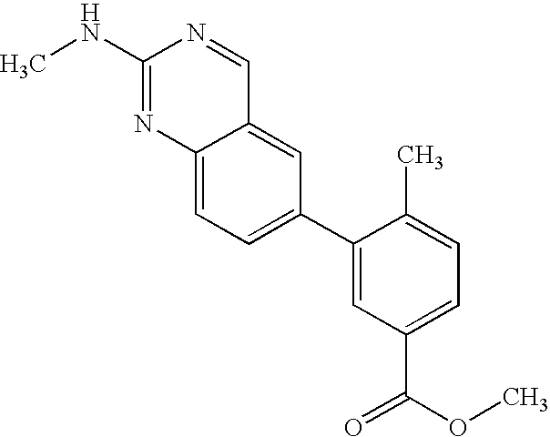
C12=CC=C(C3=CC(C(OC)=O)=CC=C3C)C=C1C=NC(NC)=N2
